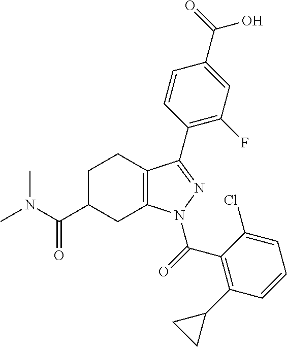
C1C(C(N(C)C)=O)CC2=C(C1)C(C1=C(F)C=C(C(=O)O)C=C1)=NN2C(C1=C(C2CC2)C=CC=C1Cl)=O
